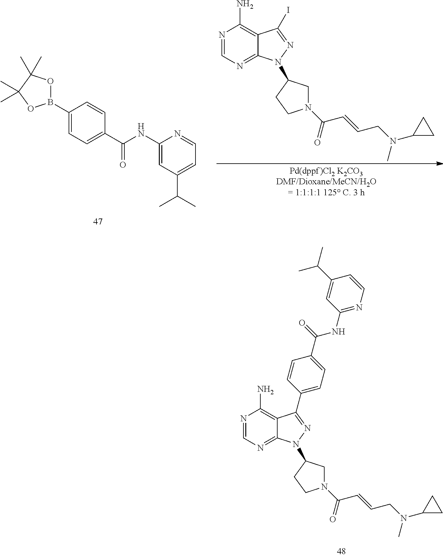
N1=CN=C2C(=C1N)C(C1=CC=C(C(NC3=NC=CC(C(C)C)=C3)=O)C=C1)=NN2C1CN(C(C=CCN(C2CC2)C)=O)CC1.C1(B2OC(C)(C)C(C)(C)O2)=CC=C(C(NC2=CC(C(C)C)=CC=N2)=O)C=C1.N1=CN=C2C(=C1N)C(I)=NN2C1CN(C(C=CCN(C2CC2)C)=O)CC1
